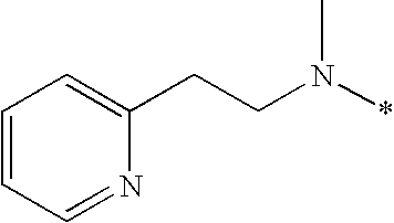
N1=CC=CC=C1CCN(*)C
